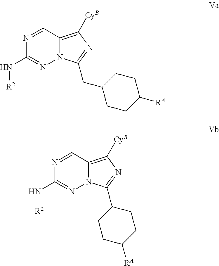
N1=CC2=C([CyB])N=C(CC3CCC([RA])CC3)N2N=C1N[R2].N1=CC2=C([CyB])N=C(C3CCC([RA])CC3)N2N=C1N[R2]
